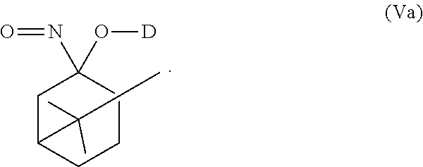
C1C(C(C)(C)C)CCC(C)C1(N=O)O[D]
